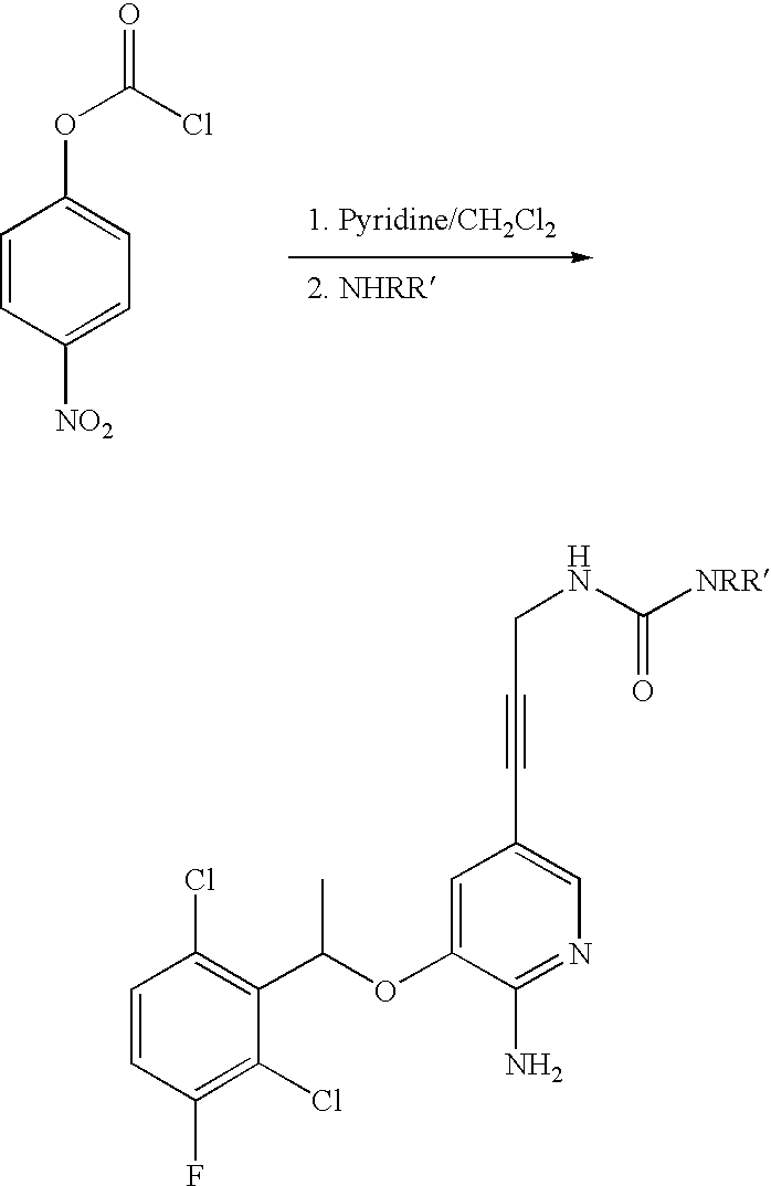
O(C1=CC(C#CCNC([NRR])=O)=CN=C1N)C(C1=C(Cl)C=CC(F)=C1Cl)C.C1=C(OC(=O)Cl)C=CC([NO2])=C1
